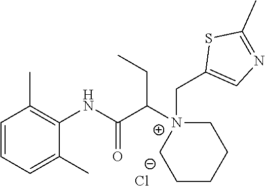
C1=CC=C(C)C(NC(C([N+]2(CC3=CN=C(C)S3)CCCCC2)CC)=O)=C1C.[Cl-]
